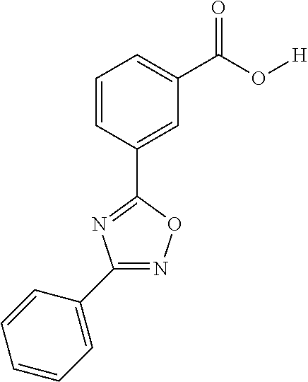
C1=CC=C(C2=NOC(C3=CC(C(O[H])=O)=CC=C3)=N2)C=C1
